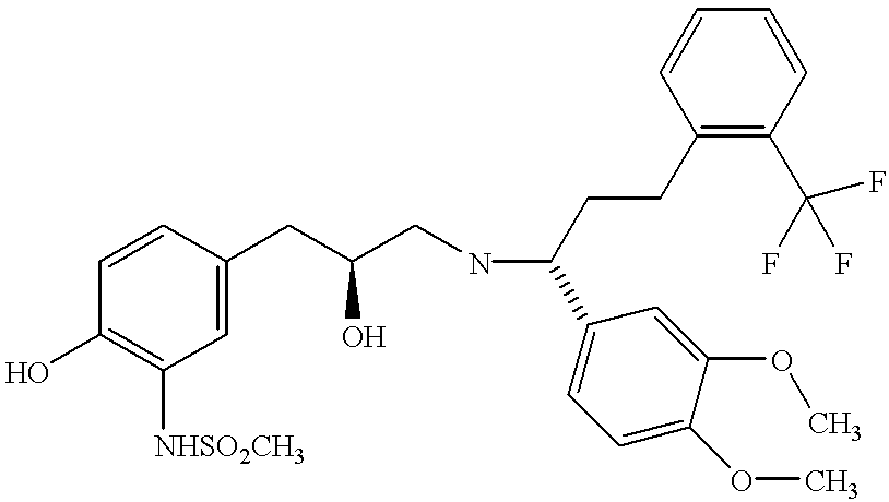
C1=CC(CC(CNC(C2=CC=C(OC)C(OC)=C2)CCC2=C(C(F)(F)F)C=CC=C2)O)=CC([NHSO2CH3])=C1O
